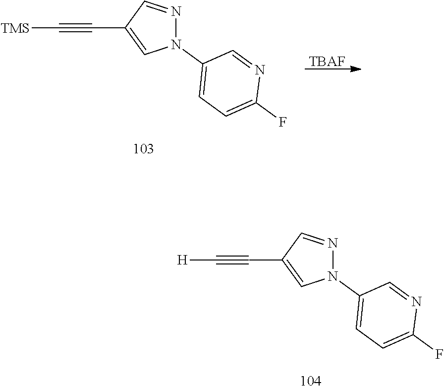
N1(C2=CC=C(F)N=C2)N=CC(C#C[TMS])=C1.[TBAF].N1(C2=CC=C(F)N=C2)N=CC(C#C[H])=C1
